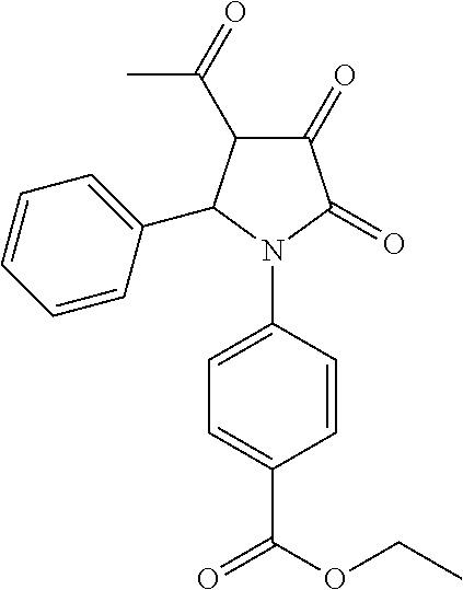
C1(=O)C(=O)N(C2=CC=C(C(OCC)=O)C=C2)C(C2=CC=CC=C2)C1C(C)=O
